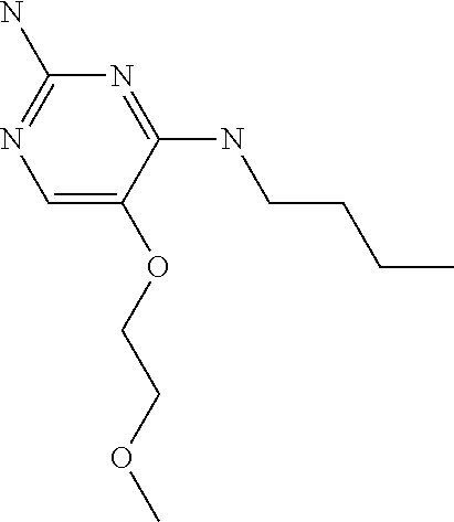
C1=C(OCCOC)C(NCCCC)=NC(N)=N1
